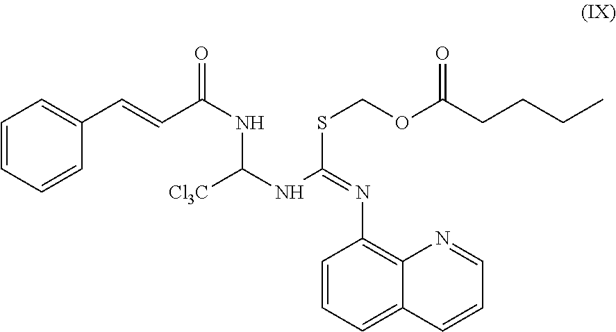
C1(N=C(NC(NC(C=CC2=CC=CC=C2)=O)[Cl3C])SCOC(CCCC)=O)=C2C(=CC=C1)C=CC=N2
